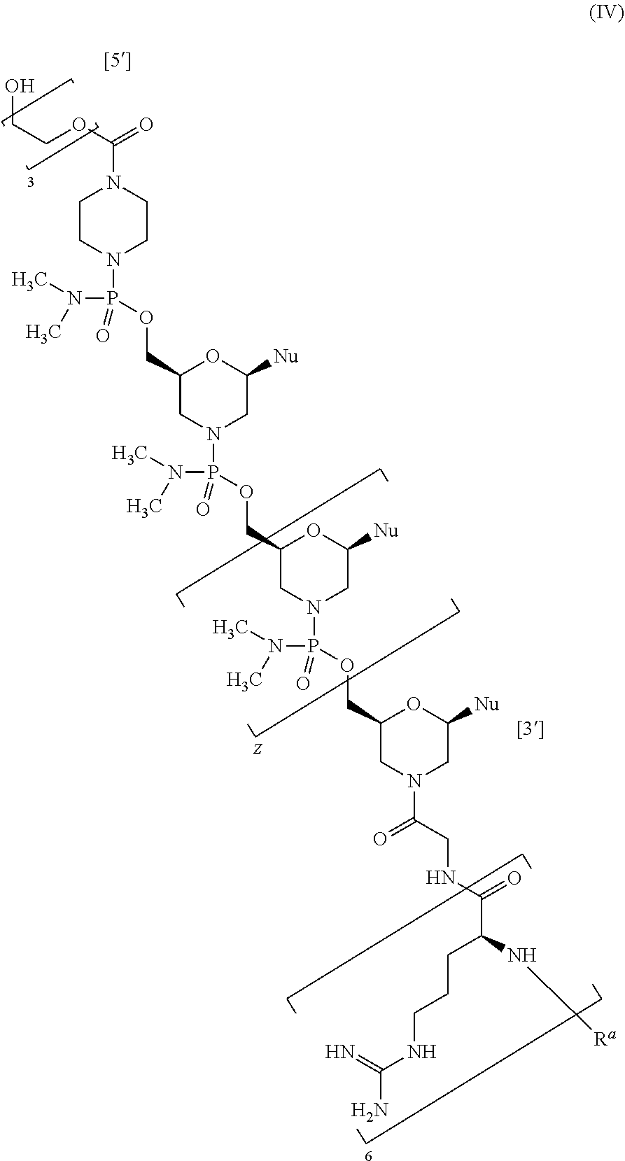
C1CN(P(N(C)C)(=O)OCC2CN(P(N(C)C)(=O)OCC3CN(P(N(C)C)(=O)OCC4CN(C(CNC(C(CCCNC(=N)N)N[Ra])=O)=O)CC([Nu])O4)CC([Nu])O3)CC([Nu])O2)CCN1C(OCCO)=O
